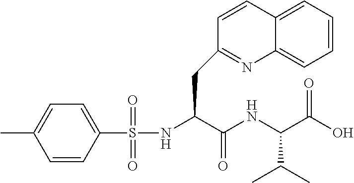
N(C(C(NC(C(=O)O)C(C)C)=O)CC1=NC2=CC=CC=C2C=C1)S(=O)(=O)C1=CC=C(C)C=C1
